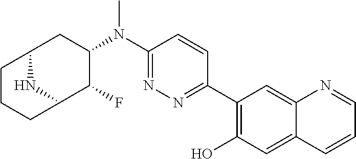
C1(N(C2=NN=C(C3=C(O)C=C4C(=C3)N=CC=C4)C=C2)C)CC2CCCC(C1F)N2
